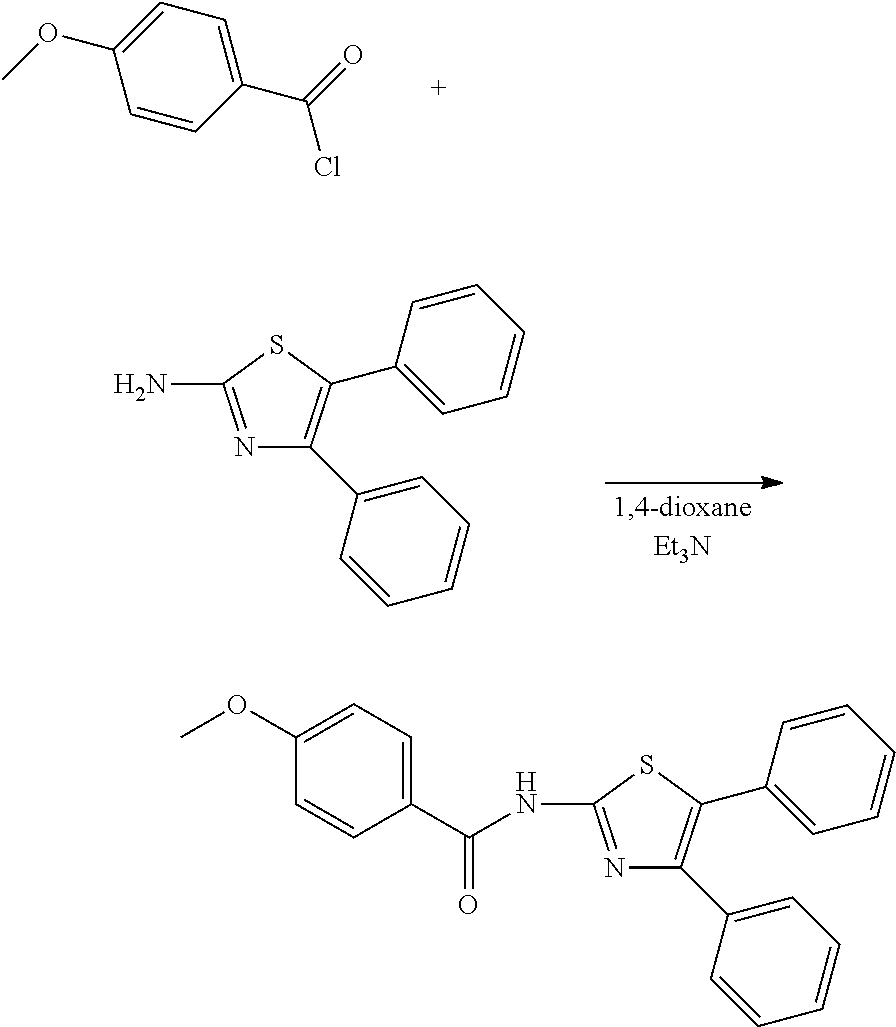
C1=CC(C(=O)Cl)=CC=C1OC.C1=C(C2=C(C3=CC=CC=C3)SC(N)=N2)C=CC=C1.C1=C(C2=C(C3=CC=CC=C3)SC(NC(C3=CC=C(OC)C=C3)=O)=N2)C=CC=C1
